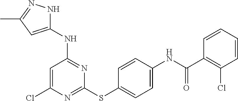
C1=CC=CC(C(=O)NC2=CC=C(SC3=NC(Cl)=CC(NC4=CC(C)=NN4)=N3)C=C2)=C1Cl
